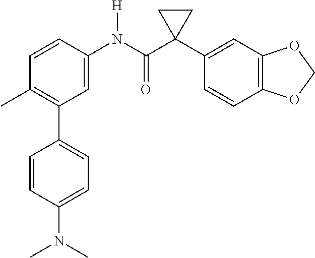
C1=C(N(C(C2(C3=CC4=C(C=C3)OCO4)CC2)=O)[H])C=CC(C)=C1C1=CC=C(N(C)C)C=C1
